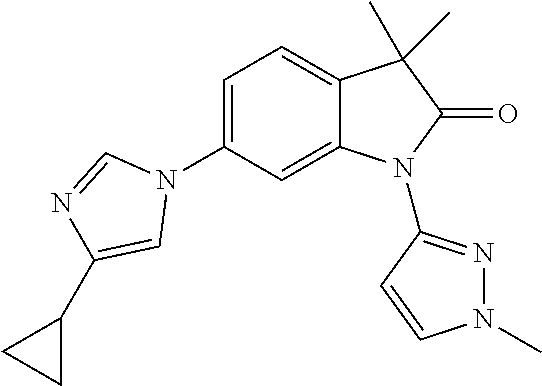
N1(C2=CC=C3C(=C2)N(C2=NN(C)C=C2)C(=O)C3(C)C)C=NC(C2CC2)=C1
